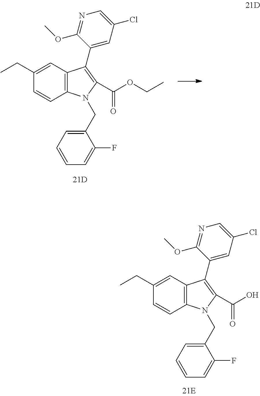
C12=C(C=C(CC)C=C1)C(C1=CC(Cl)=CN=C1OC)=C(C(=O)OCC)N2CC1=CC=CC=C1F.C12=C(C=C(CC)C=C1)C(C1=CC(Cl)=CN=C1OC)=C(C(=O)O)N2CC1=CC=CC=C1F
